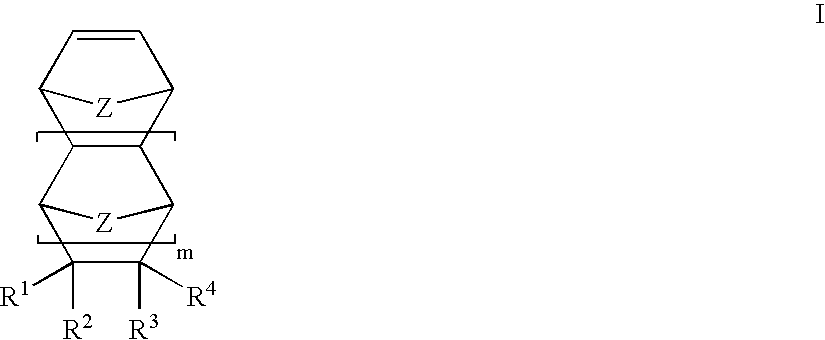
C12C=CC([Z]1)C1C2C2C([R3])([R4])C([R2])([R1])C1[Z]2
